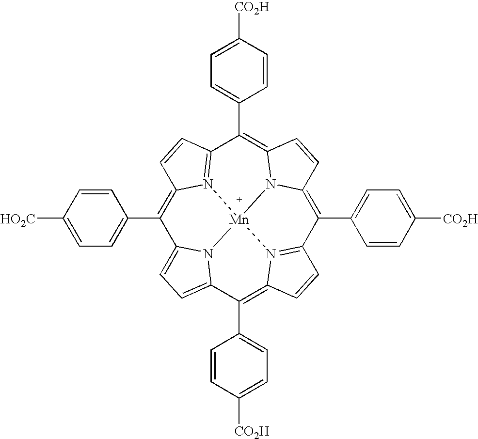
C1=CC([CO2H])=CC=C1C1=C2C=CC3=N2[Mn]24N5=C(C(C6=CC=C([CO2H])C=C6)=C6N2C(=C3C2=CC=C([CO2H])C=C2)C=C6)C=CC5=C(C2=CC=C([HO2C])C=C2)C2=CC=C1N24
